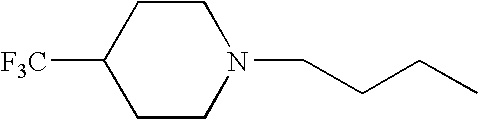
C1C([F3C])CCN(CCCC)C1
